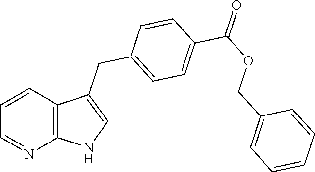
C1=CC2=C(N=C1)NC=C2CC1=CC=C(C(OCC2=CC=CC=C2)=O)C=C1
